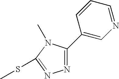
C1=CC=NC=C1C1=NN=C(SC)N1C
